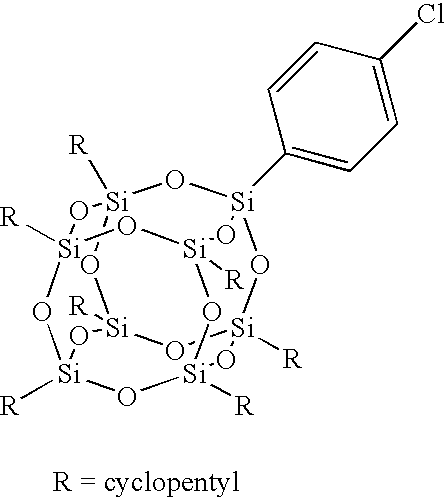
[R][Si]12O[Si]3(C4=CC=C(Cl)C=C4)O[Si]4([R])O[Si]([R])(O1)O[Si]1([R])O[Si]([R])(O[Si]([R])(O[Si]([R])(O1)O2)O3)O4
